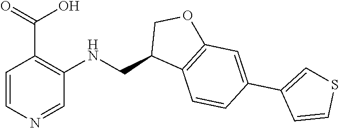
C1=CN=CC(NCC2C3=C(OC2)C=C(C2=CSC=C2)C=C3)=C1C(=O)O
